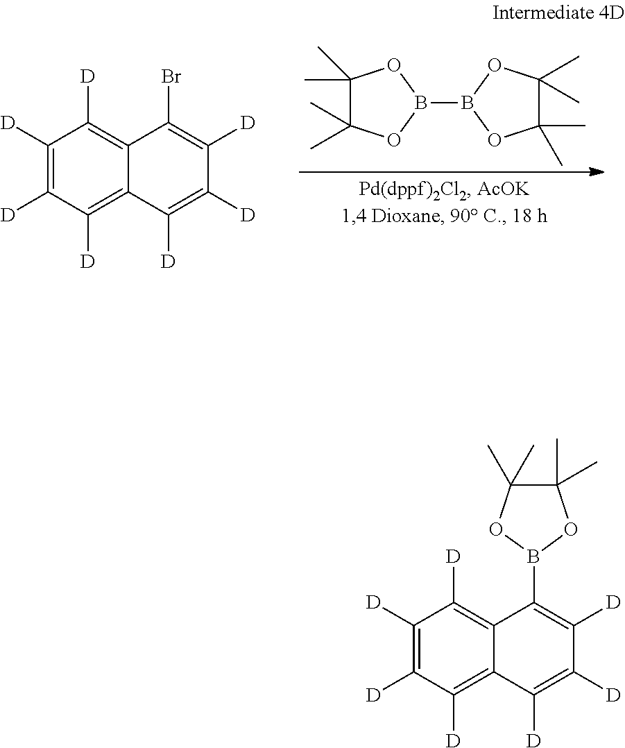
B1(B2OC(C)(C)C(C)(C)O2)OC(C)(C)C(C)(C)O1.C1([D])=C([D])C([D])=C2C(=C1[D])C(Br)=C([D])C([D])=C2[D].C1([D])=C([D])C([D])=C2C(=C1[D])C(B1OC(C)(C)C(C)(C)O1)=C([D])C([D])=C2[D]
